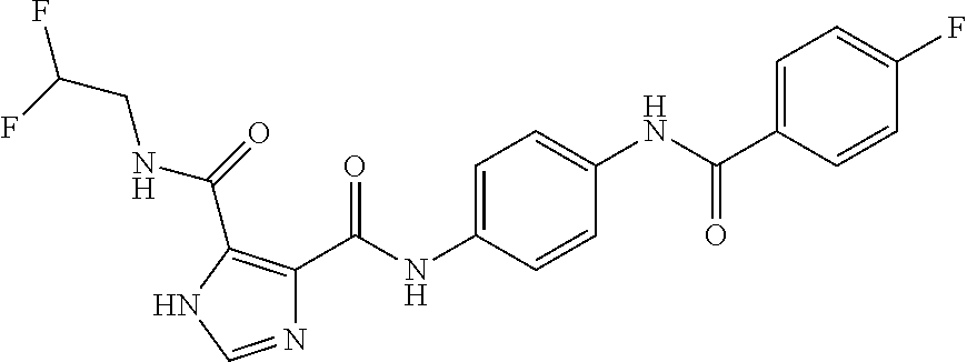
C1=C(NC(C2=C(C(=O)NCC(F)F)NC=N2)=O)C=CC(NC(C2=CC=C(F)C=C2)=O)=C1
